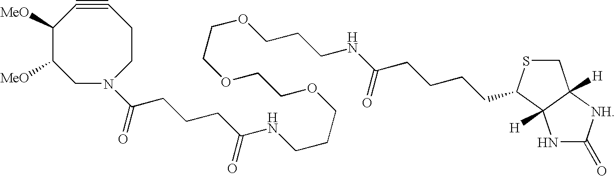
C1#CC([MeO])C([MeO])CN(C(=O)CCCC(=O)NCCCOCCOCCOCCCNC(CCCCC2SCC3([H])C2([H])NC(=O)[NH]3)=O)CC1
